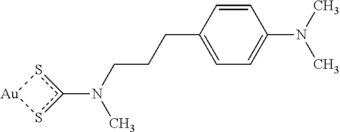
C(CN(C)c1s[Au]s1)CC1=CC=C(N(C)C)C=C1
